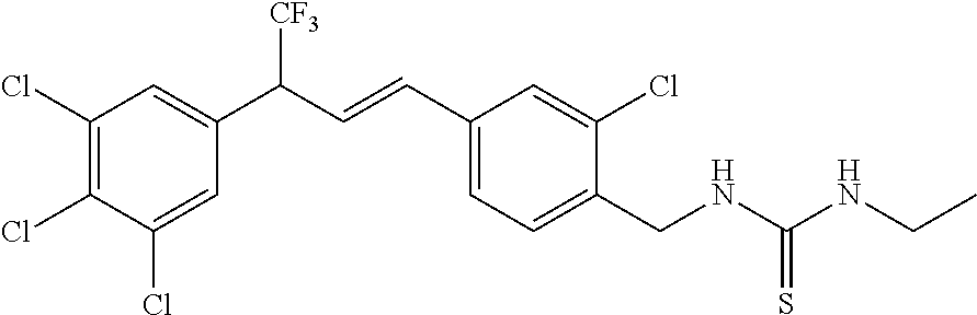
C1(Cl)=C(Cl)C(Cl)=CC(C([CF3])C=CC2=CC=C(CNC(NCC)=S)C(Cl)=C2)=C1
